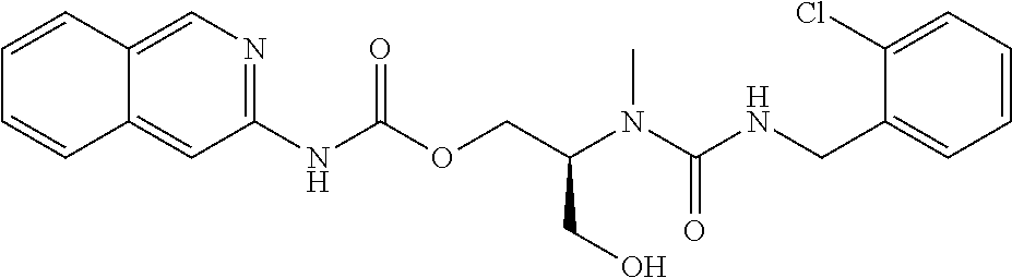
C1=C(Cl)C(CNC(N(C(COC(NC2=NC=C3C(=C2)C=CC=C3)=O)CO)C)=O)=CC=C1
